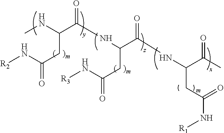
CNC(CC(N[R2])=O)C(=O)NC(C(=O)NC(C(=O)C)CC(=O)N[R1])CC(N[R3])=O
